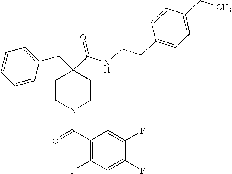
C1=CC=CC(CC2(C(=O)NCCC3=CC=C(CC)C=C3)CCN(C(C3=C(F)C=C(F)C(F)=C3)=O)CC2)=C1
